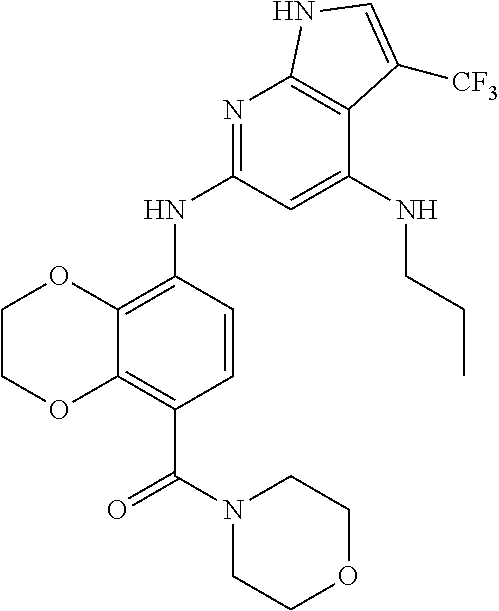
C1COC2=C(C(N3CCOCC3)=O)C=CC(NC3=NC4=C(C(NCCC)=C3)C([CF3])=CN4)=C2O1
